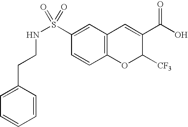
C1(S(NCCC2=CC=CC=C2)(=O)=O)=CC2=C(C=C1)OC([CF3])C(C(O)=O)=C2
